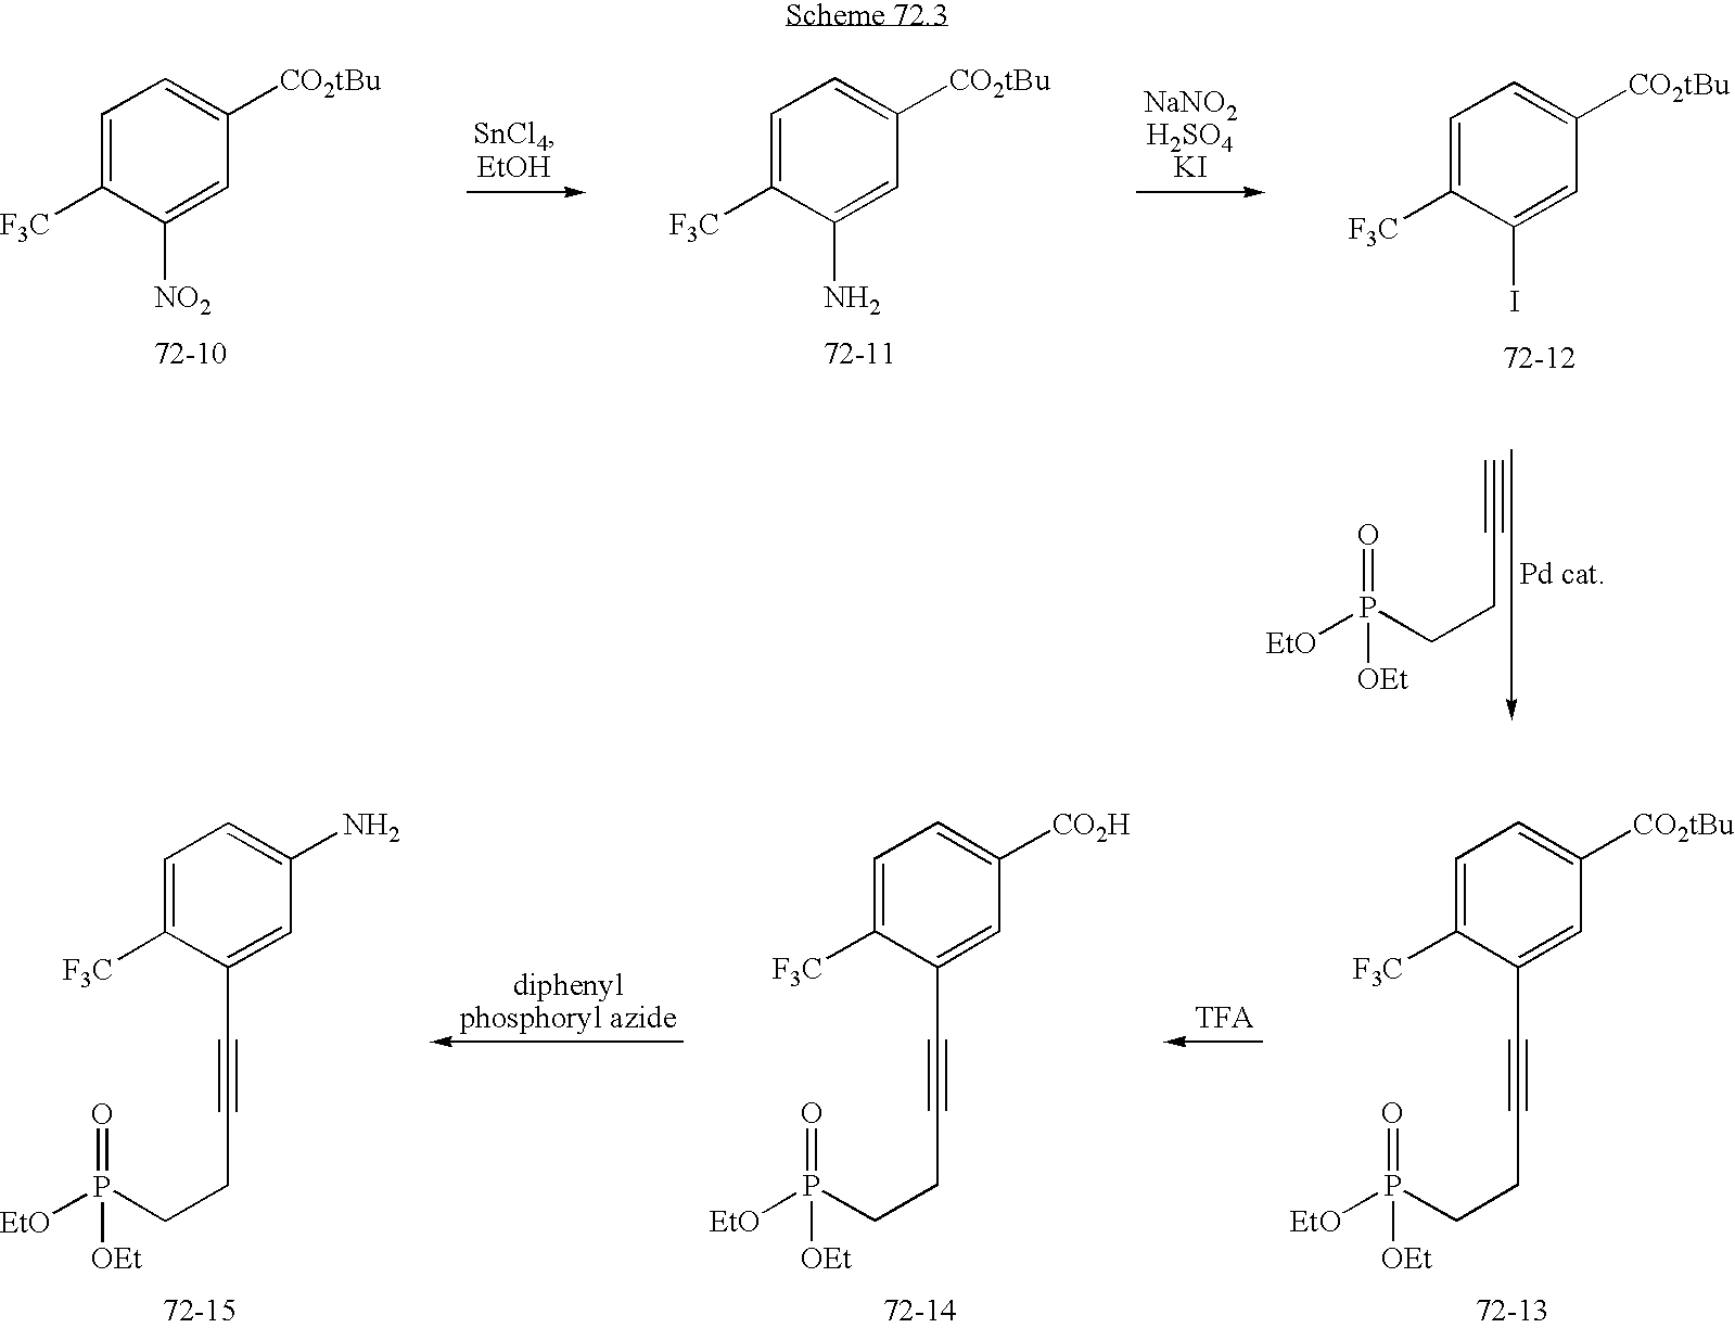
C1=C([F3C])C(C#CCCP(=O)([OEt])[EtO])=CC(N)=C1.C1=C([F3C])C(C#CCCP(=O)([OEt])[EtO])=CC([CO2H])=C1.C1=C([F3C])C(C#CCCP(=O)([OEt])[EtO])=CC([CO2tBu])=C1.C1=C([F3C])C([NO2])=CC([CO2tBu])=C1.C1=C([F3C])C(N)=CC([CO2tBu])=C1.C1=C([F3C])C(I)=CC([CO2tBu])=C1.C#CCCP(=O)([OEt])[EtO]
